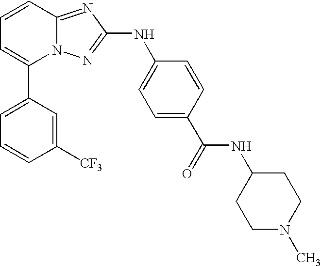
C1(C2=CC=CC3=NC(NC4=CC=C(C(=O)NC5CCN(C)CC5)C=C4)=NN23)=CC=CC([CF3])=C1
